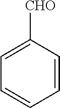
C1=C([CHO])C=CC=C1
